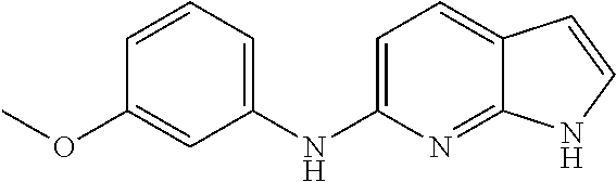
C1=C(NC2=CC=CC(OC)=C2)N=C2C(=C1)C=CN2
